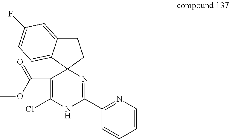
C1(C2=NC3(C(C(OC)=O)=C(Cl)N2)CCC2=CC(F)=CC=C32)=NC=CC=C1
